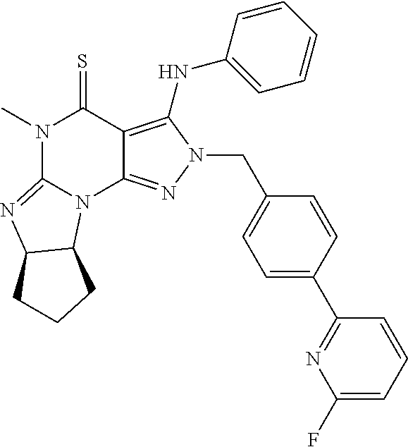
N1(C)C2=NC3C(N2C2=NN(CC4=CC=C(C5=NC(F)=CC=C5)C=C4)C(NC4=CC=CC=C4)=C2C1=S)CCC3
